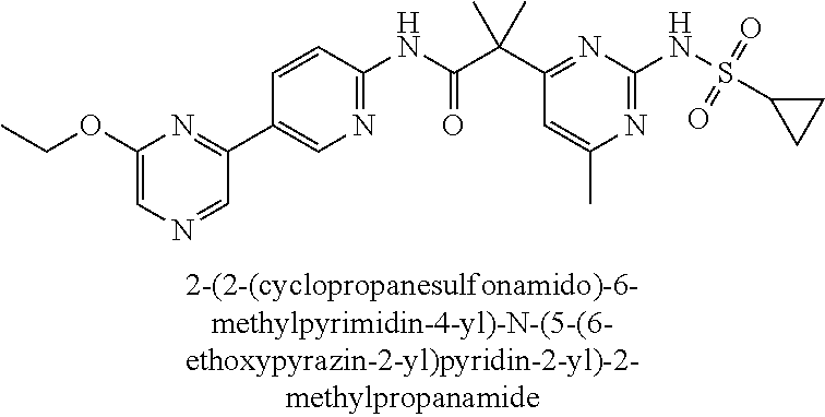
C1(NC(=O)C(C2=NC(NS(C3CC3)(=O)=O)=NC(C)=C2)(C)C)=NC=C(C2=NC(OCC)=CN=C2)C=C1
